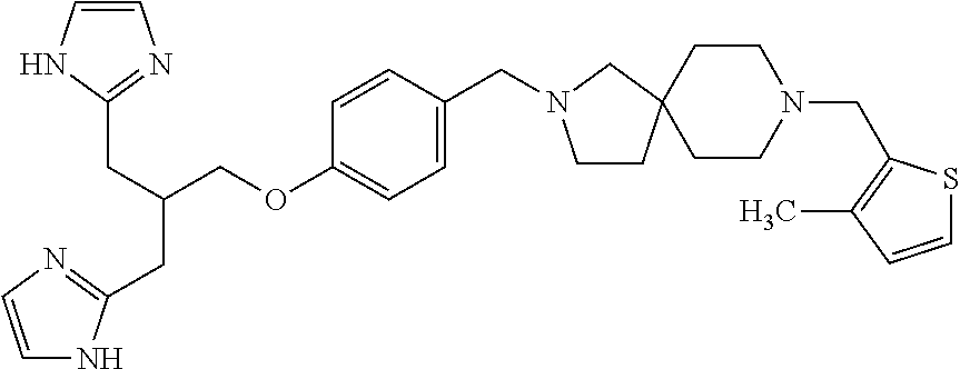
C1=CNC(CC(CC2=NC=CN2)COC2=CC=C(CN3CCC4(C3)CCN(CC3=C(C)C=CS3)CC4)C=C2)=N1
